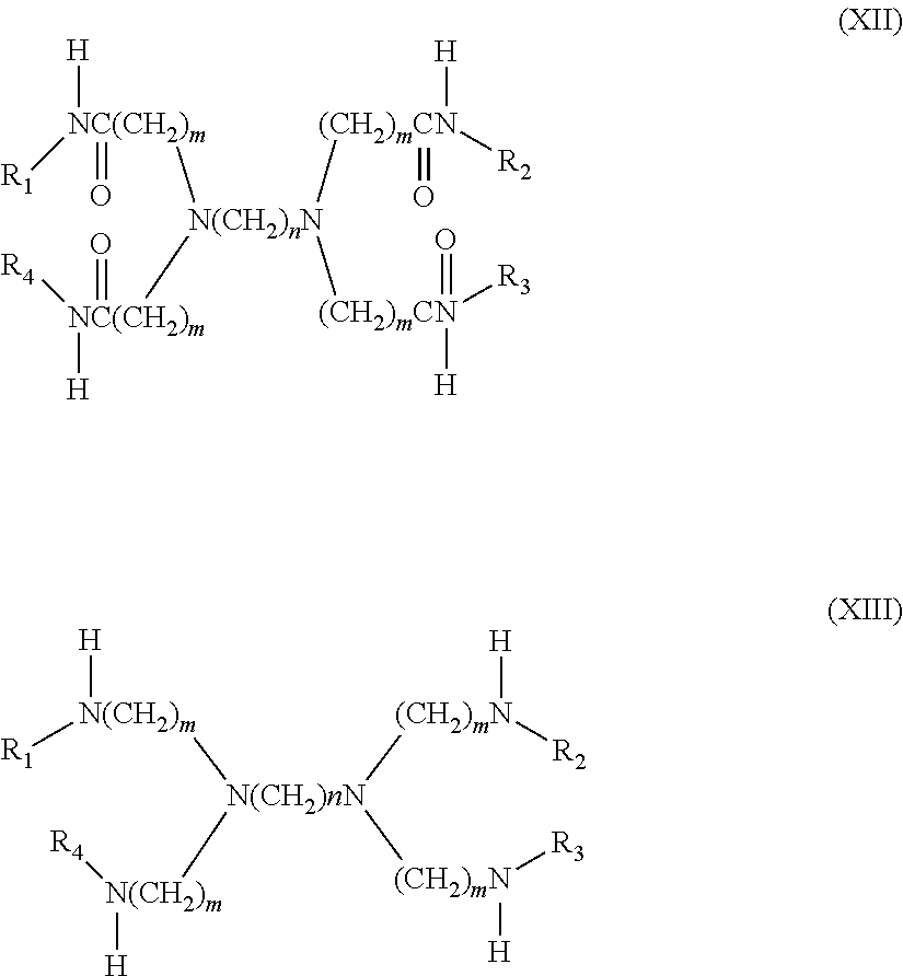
[H][NC(CH2)m]([R1])(=O)[N(CH2)nN]([NC(CH2)m]([H])([R4])=O)([(CH2)mCN](=O)([H])[R2])[(CH2)mCN](=O)([H])[R3].[H][N(CH2)m]([R1])[N(CH2)nN]([N(CH2)m]([H])[R4])([(CH2)mN]([H])[R2])[(CH2)mN]([H])[R3]
